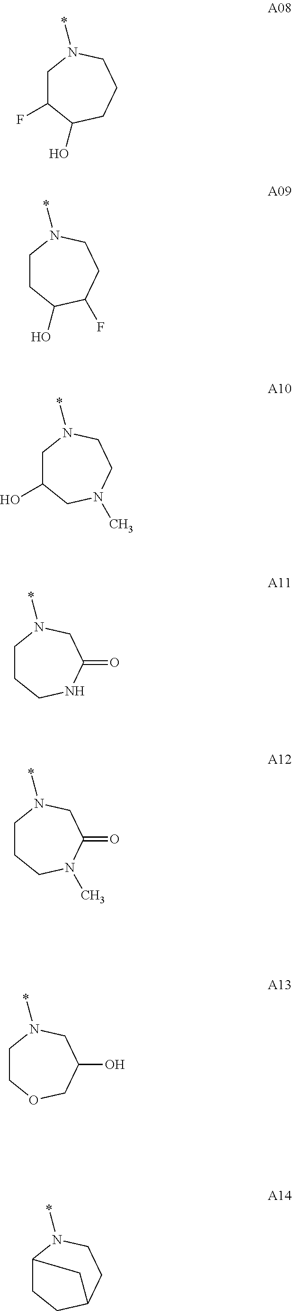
C1C(F)C(O)CCCN1*.C1CC(O)C(F)CCN1*.C1C(O)CN(C)CCN1*.C1CCNC(=O)CN1*.C1CCN(C)C(=O)CN1*.C1COCC(O)CN1*.C12CCC(CCN1*)C2
